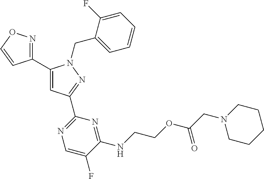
C1(C2=CC(C3=NC=C(F)C(NCCOC(CN4CCCCC4)=O)=N3)=NN2CC2=CC=CC=C2F)=NOC=C1
